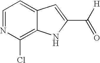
C1=NC(Cl)=C2C(=C1)C=C(C([H])=O)N2
